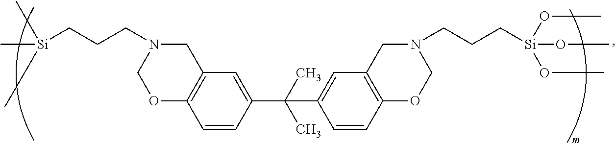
N1(CCC[Si](C)(C)C)COC2=C(C1)C=C(C(C1=CC3=C(C=C1)OCN(CCC[Si](OC)(OC)OC)C3)(C)C)C=C2
